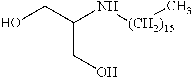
OCC(N[(CH2)15]C)CO
